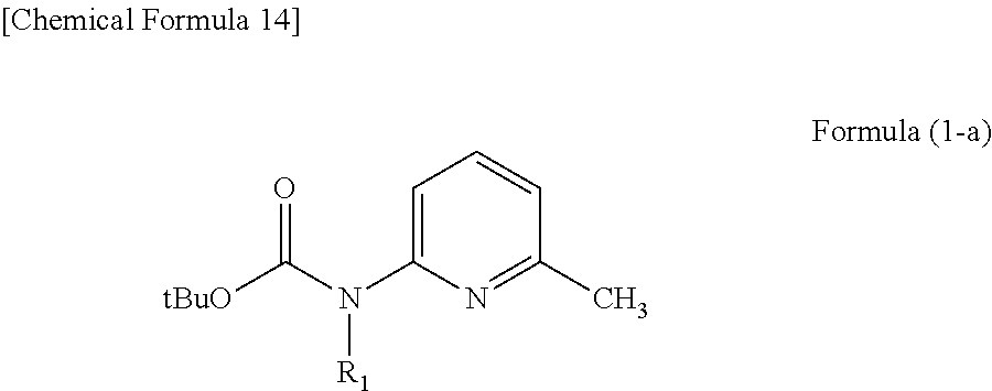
C1=C(N(C([tBuO])=O)[R1])N=C(C)C=C1
